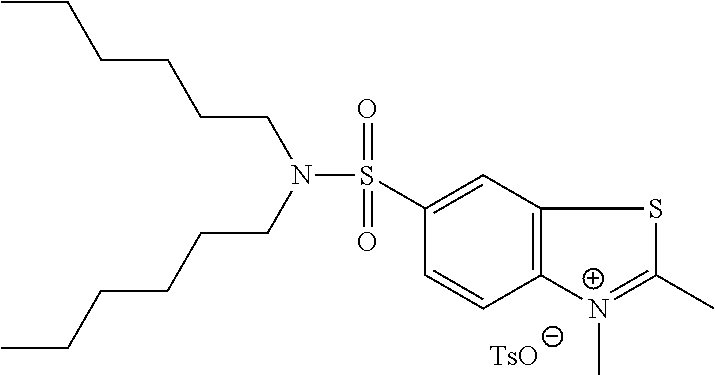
CCCCCCN(CCCCCC)S(C1=CC2=C(C=C1)[N+](C)=C(C)S2)(=O)=O
